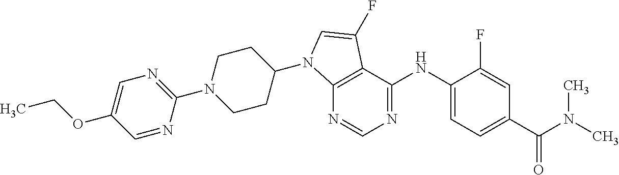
C12=C(C(NC3=CC=C(C(N(C)C)=O)C=C3F)=NC=N1)C(F)=CN2C1CCN(C2=NC=C(OCC)C=N2)CC1
